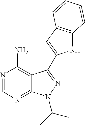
N1=CN=C2C(=C1N)C(C1=CC3=C(N1)C=CC=C3)=NN2C(C)C
